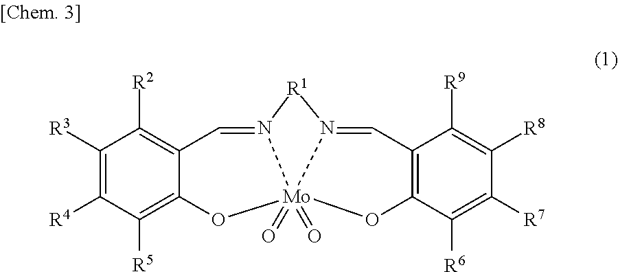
C1([R3])=C([R4])C([R5])=C2C(=C1[R2])C=N1[Mo]3(=O)(=O)(O2)OC2=C(C([R9])=C([R8])C([R7])=C2[R6])C=N3[R1]1
